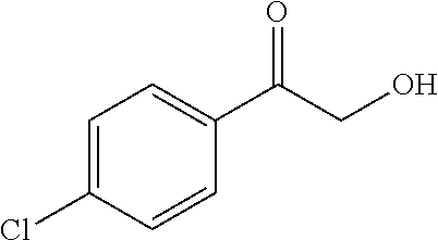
C1=CC(Cl)=CC=C1C(=O)CO
